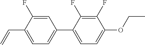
C=CC1=CC=C(C2=CC=C(OCC)C(F)=C2F)C=C1F
